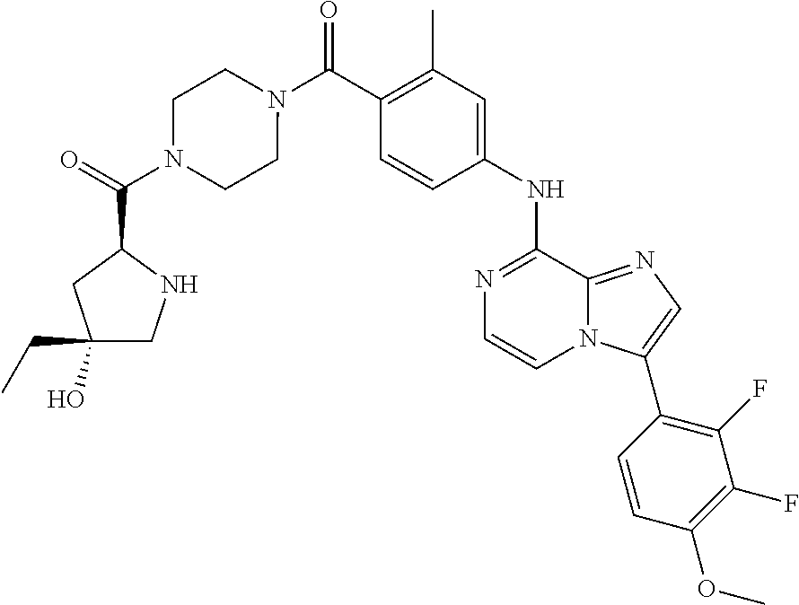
C1(C)=C(C(N2CCN(C(C3CC(CC)(O)CN3)=O)CC2)=O)C=CC(NC2=NC=CN3C2=NC=C3C2=C(F)C(F)=C(OC)C=C2)=C1
